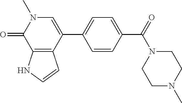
C1N(C(C2=CC=C(C3=CN(C)C(=O)C4=C3C=CN4)C=C2)=O)CCN(C)C1
